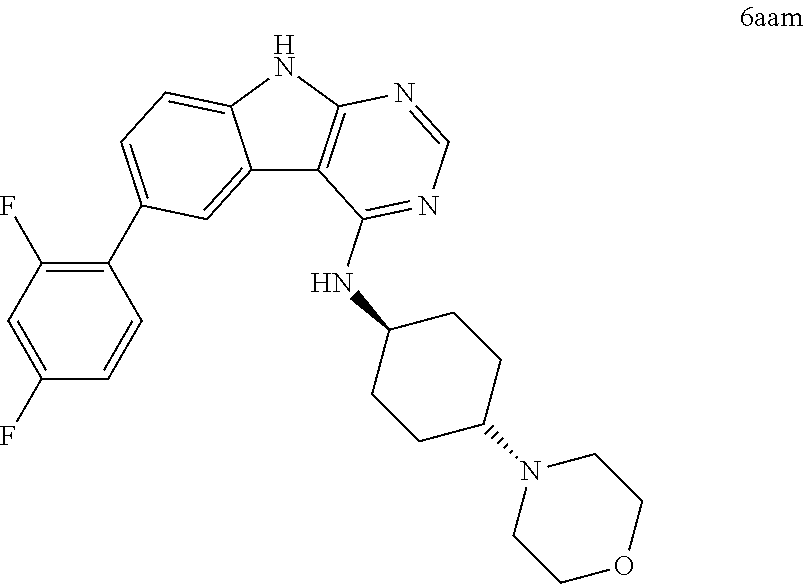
C1COCCN1C1CCC(NC2=NC=NC3=C2C2=CC(C4=C(F)C=C(F)C=C4)=CC=C2N3)CC1
